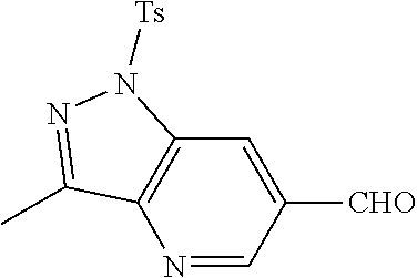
N1=CC([CHO])=CC2=C1C(C)=NN2[Ts]
